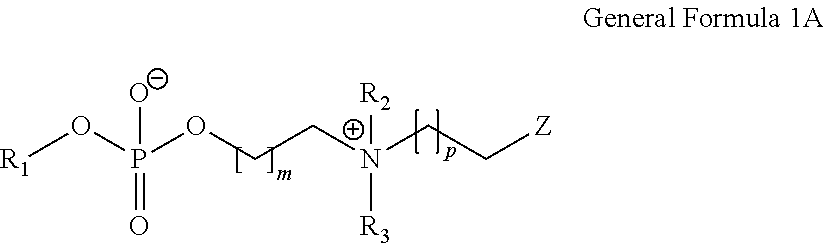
[R1]OP(OCCN([R2])([R3])CC[Z])([O-])=O
